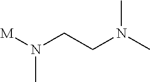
[M]N(CCN(C)C)C
